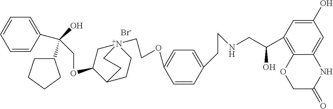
[Br-].C(OC1C[N+]2(CCOC3=CC=C(CCNCC(C4=C5C(=CC(O)=C4)NC(=O)CO5)O)C=C3)CCC1CC2)C(O)(C1CCCC1)C1=CC=CC=C1
